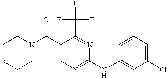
C1OCCN(C(C2=CN=C(NC3=CC(Cl)=CC=C3)N=C2C(F)(F)F)=O)C1
